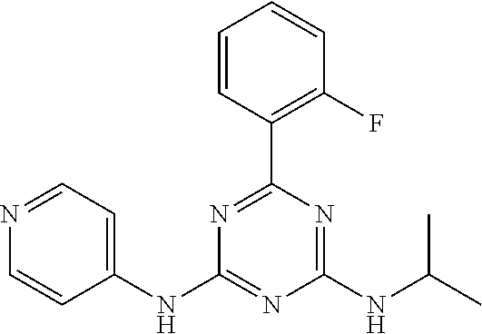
C1=CC(C2=NC(NC3=CC=NC=C3)=NC(NC(C)C)=N2)=C(F)C=C1
